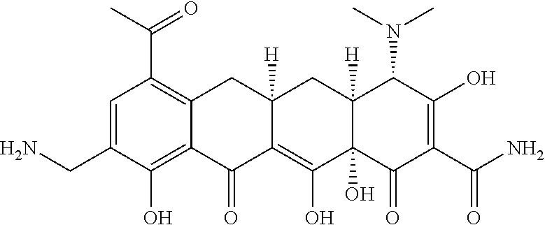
C1=C(CN)C(O)=C2C(=C1C(=O)C)CC1([H])C(=C(O)C3(O)C([H])(C1)C(N(C)C)C(O)=C(C(N)=O)C3=O)C2=O
